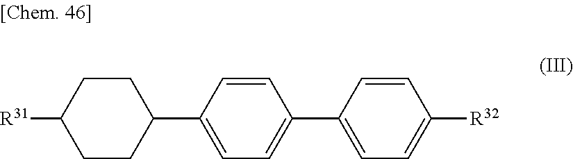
C1(C2CCC([R31])CC2)=CC=C(C2=CC=C([R32])C=C2)C=C1
